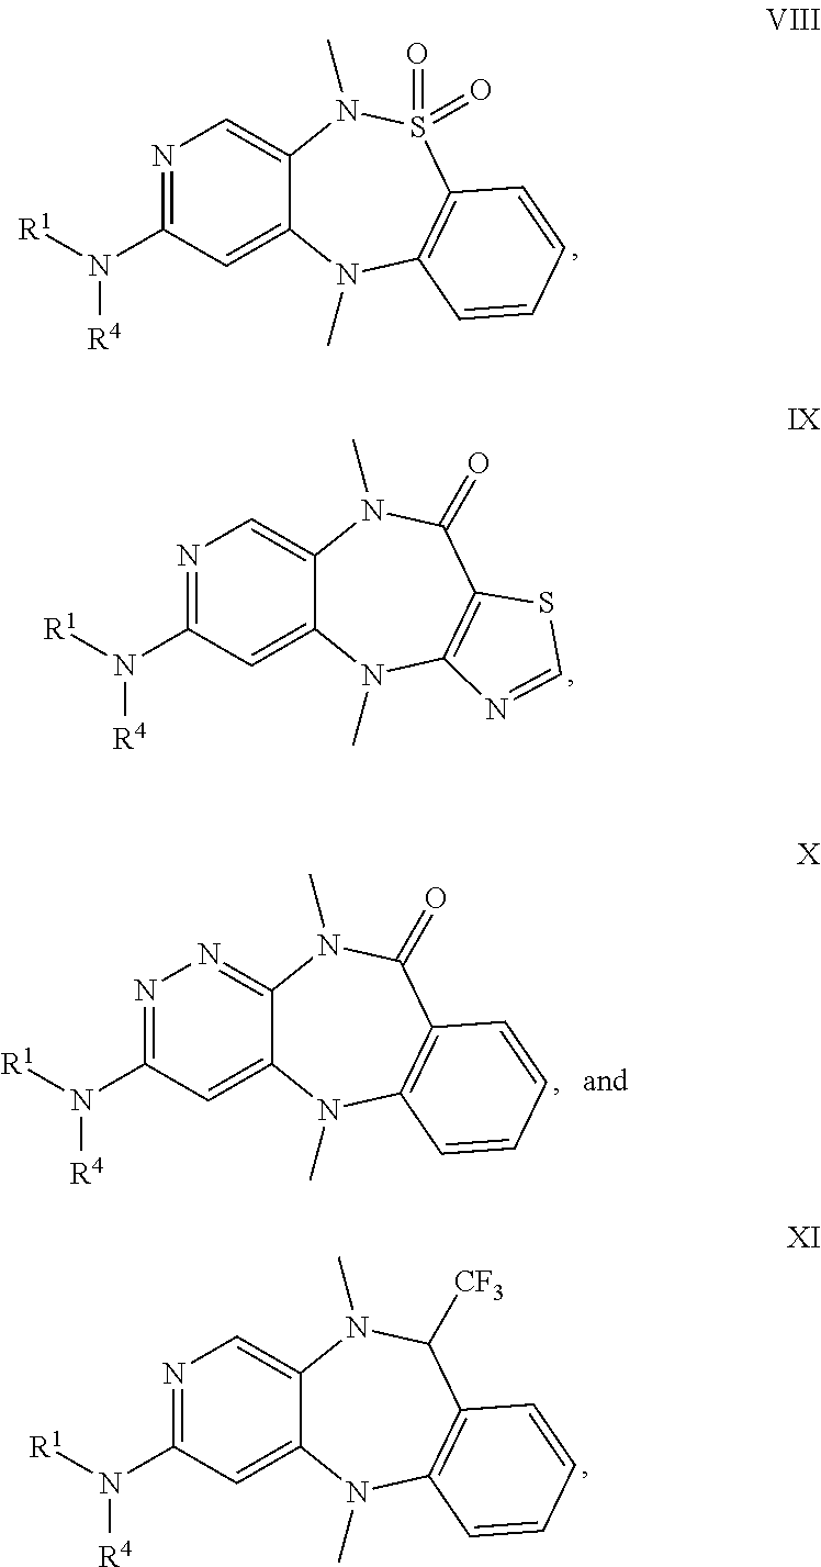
[R1]N(C1=NC=C2C(=C1)N(C)C1=C(S(=O)(=O)N2C)C=CC=C1)[R4].[R1]N(C1=NC=C2C(=C1)N(C)C1=C(C(=O)N2C)SC=N1)[R4].[R1]N(C1=NN=C2C(=C1)N(C)C1=C(C(=O)N2C)C=CC=C1)[R4].[R1]N(C1=NC=C2C(=C1)N(C)C1=C(C([CF3])N2C)C=CC=C1)[R4]
